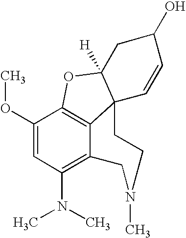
C12=C3C(OC)=CC(N(C)C)=C1CN(C)CCC21C([H])(O3)CC(O)C=C1
